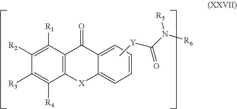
C1([R2])=C([R1])C2=C(C([R4])=C1[R3])[X]C1=CC=CC=C1C2=O.C[Y]C(=O)N([R6])[R5]
